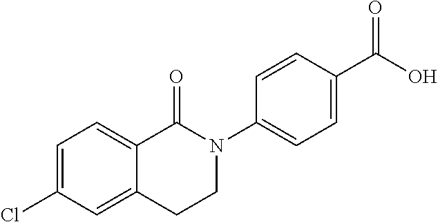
C1=C(Cl)C=C2C(=C1)C(=O)N(C1=CC=C(C(O)=O)C=C1)CC2
